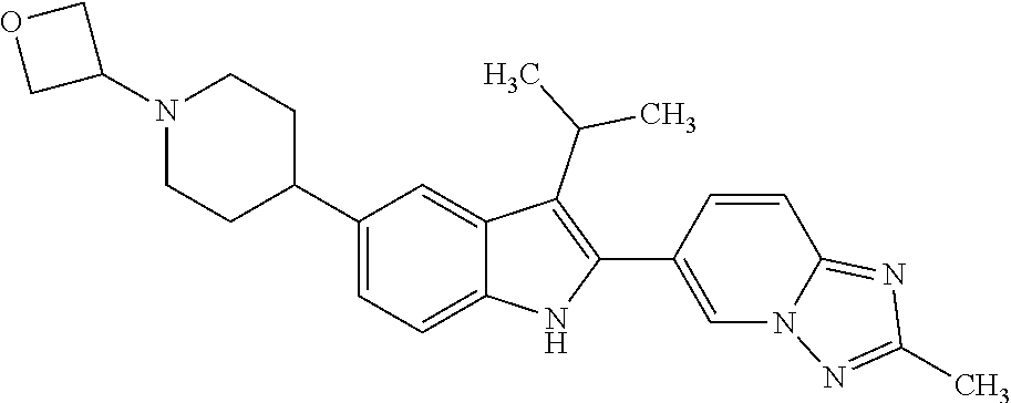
N1(C2COC2)CCC(C2=CC=C3C(=C2)C(C(C)C)=C(C2=CN4C(=NC(C)=N4)C=C2)N3)CC1
